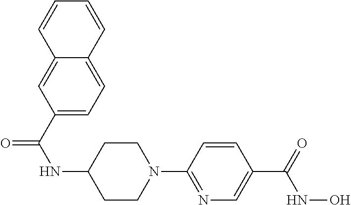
C1(C(NC2CCN(C3=NC=C(C(=O)NO)C=C3)CC2)=O)=CC=C2C(=C1)C=CC=C2
